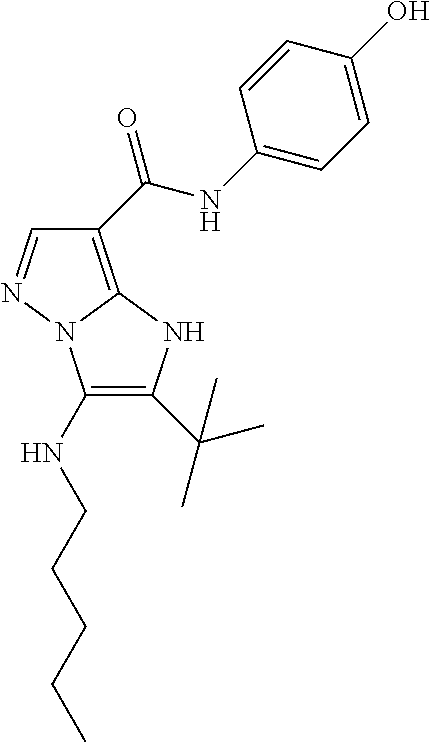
C1=NN2C(=C1C(NC1=CC=C(O)C=C1)=O)NC(C(C)(C)C)=C2NCCCCC
